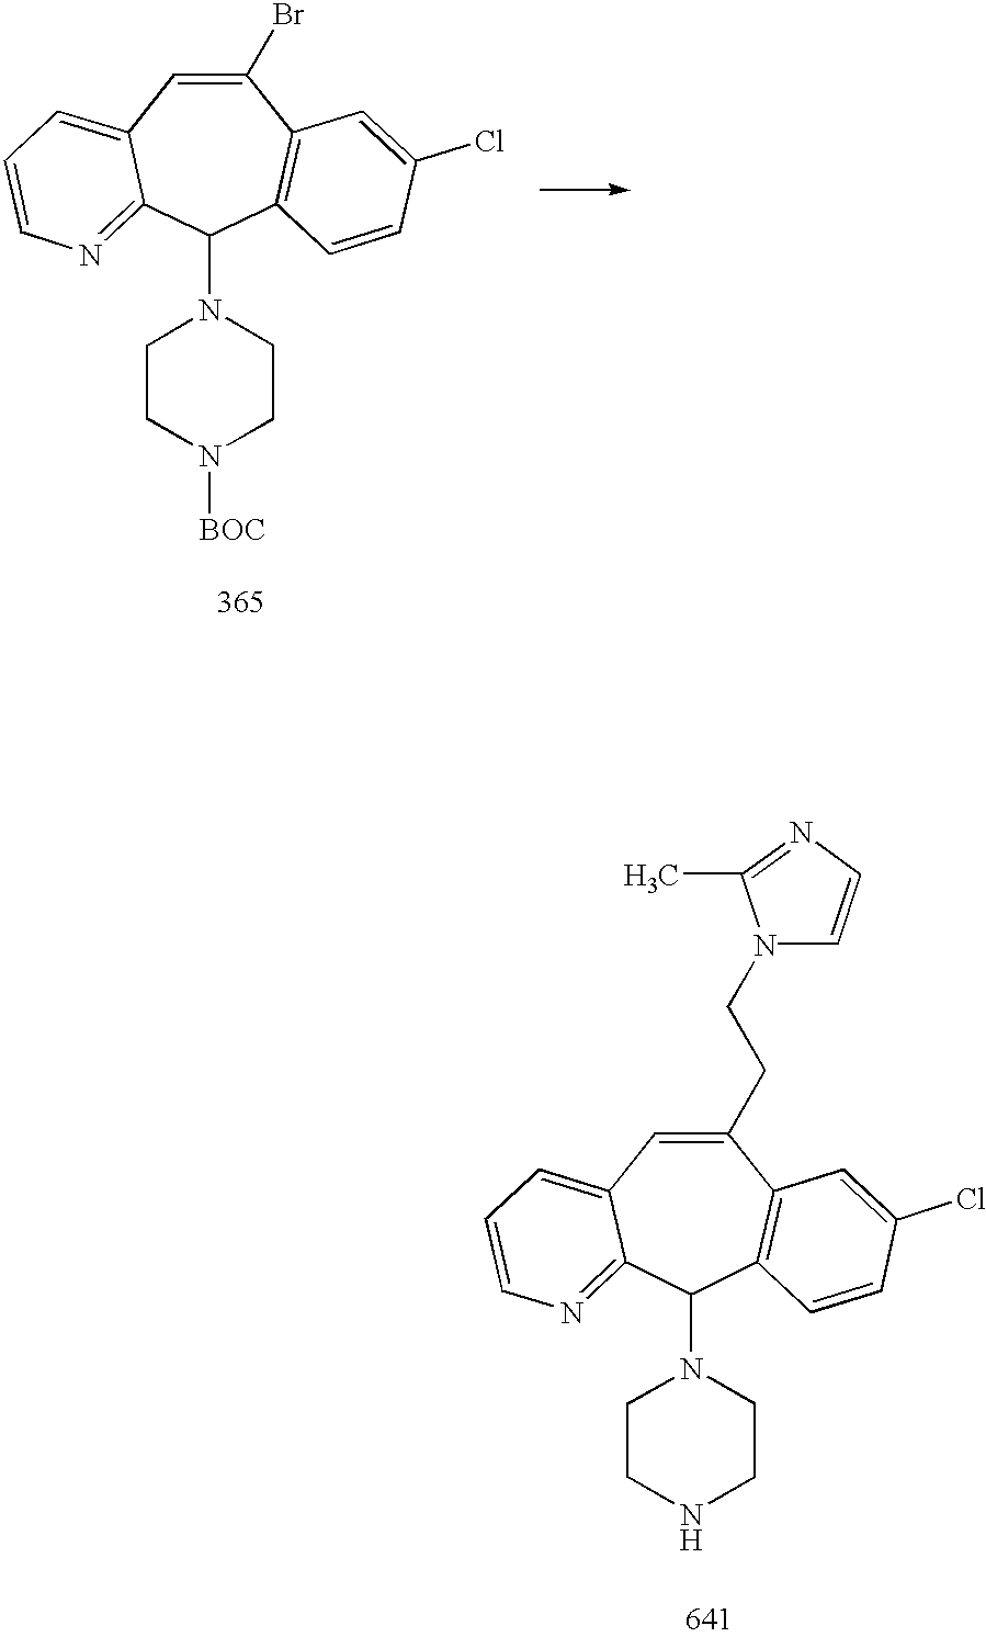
C1(Br)=CC2=CC=CN=C2C(N2CCN([BOC])CC2)C2=C1C=C(Cl)C=C2.C1(CCN2C=CN=C2C)=CC2=CC=CN=C2C(N2CCNCC2)C2=C1C=C(Cl)C=C2
